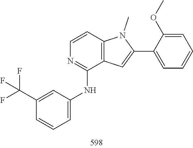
C1(NC2=CC=CC(C(F)(F)F)=C2)=NC=CC2=C1C=C(C1=CC=CC=C1OC)N2C
